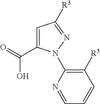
C1=C(C(O)=O)N(C2=C([R5])C=CC=N2)N=C1[R3]
